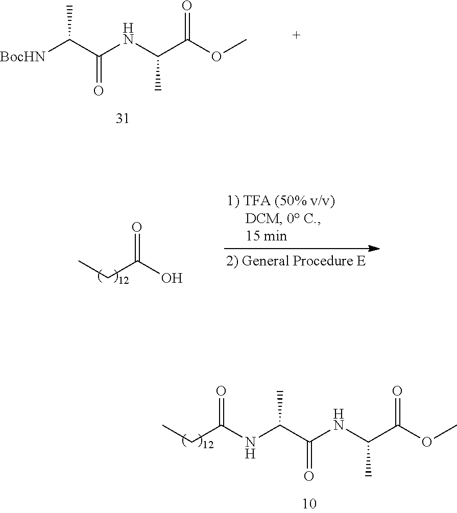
[BocHN]C(C(NC(C(OC)=O)C)=O)C.CCC(O)=O.N(C(C(NC(C(OC)=O)C)=O)C)C(CC)=O
